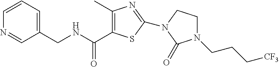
C1=CC=C(CNC(=O)C2=C(C)N=C(N3CCN(CCC[CF3])C3=O)S2)C=N1
